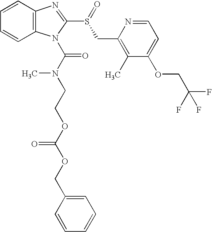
C12=C(C=CC=C1)N=C(S(=O)CC1=C(C)C(OCC(F)(F)F)=CC=N1)N2C(N(CCOC(OCC1=CC=CC=C1)=O)C)=O
